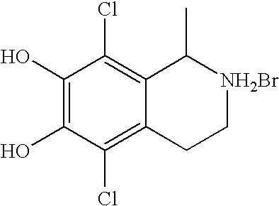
C1(O)=C(O)C(Cl)=C2C(=C1Cl)C(C)[NH2Br]CC2
